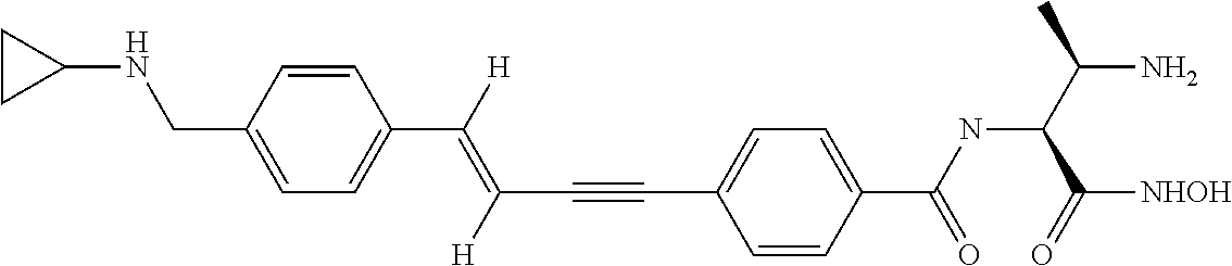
C1=CC(CNC2CC2)=CC=C1C(=C(C#CC1=CC=C(C(NC(C(N)C)C([NHOH])=O)=O)C=C1)[H])[H]
